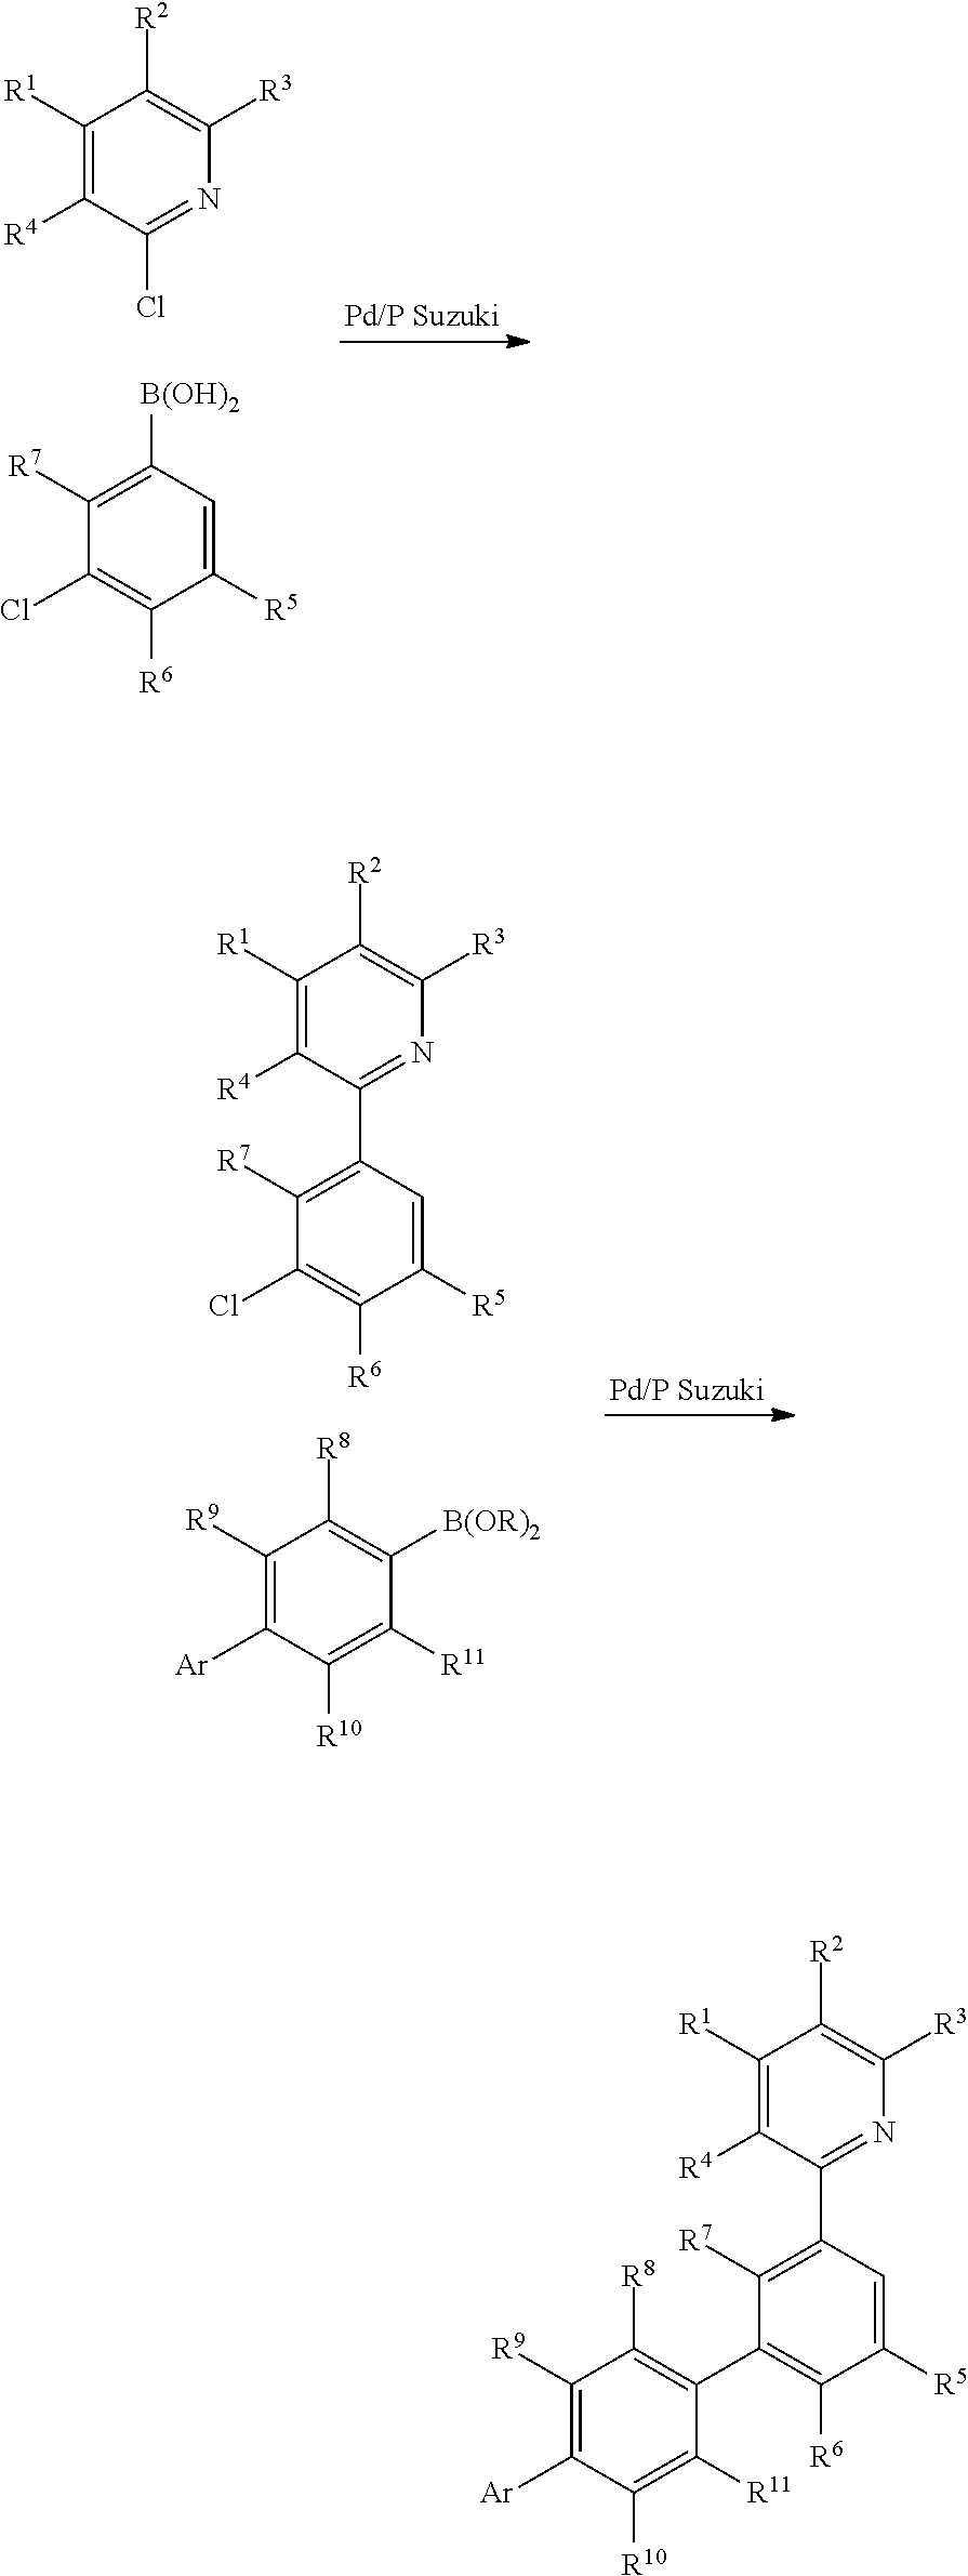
C1([R1])=C([R4])C(Cl)=NC([R3])=C1[R2].C1([R7])=C([B(OH)2])C=C([R5])C([R6])=C1Cl.C1([R1])=C([R4])C(C2=C([R7])C(Cl)=C([R6])C([R5])=C2)=NC([R3])=C1[R2].C1([R9])=C([Ar])C([R10])=C([R11])C([B(OR)2])=C1[R8].C1([R1])=C([R4])C(C2=C([R7])C(C3=C([R8])C([R9])=C([Ar])C([R10])=C3[R11])=C([R6])C([R5])=C2)=NC([R3])=C1[R2]
